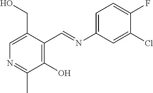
C1(O)=C(C=NC2=CC=C(F)C(Cl)=C2)C(CO)=CN=C1C
